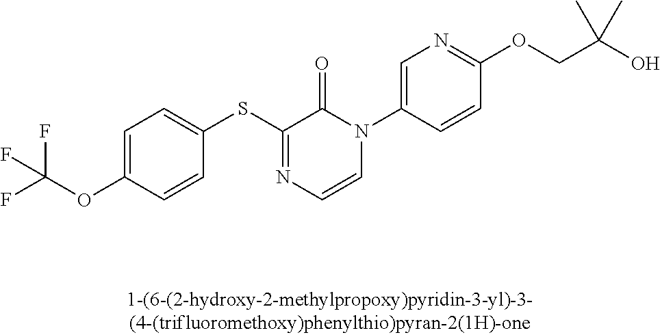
C1=C(OC(F)(F)F)C=CC(SC2=NC=CN(C3=CN=C(OCC(O)(C)C)C=C3)C2=O)=C1
